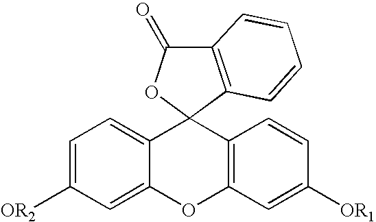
C1=C([OR2])C=C2C(=C1)C1(C3=C(O2)C=C([OR1])C=C3)C2=C(C(=O)O1)C=CC=C2
